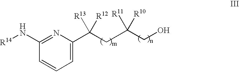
N1=C(N[R14])C=CC=C1C(CC(CO)([R11])[R10])([R13])[R12]
